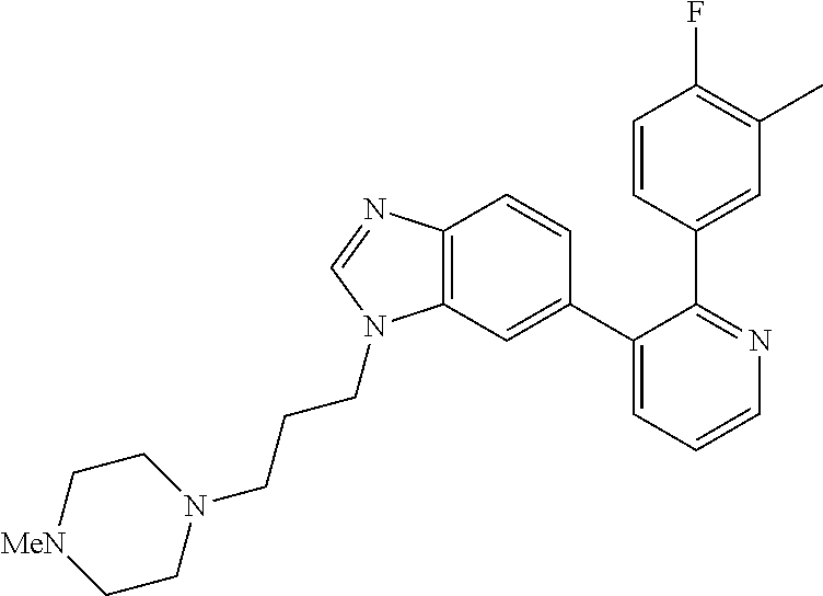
C12=C(C=C(C3=CC=CN=C3C3=CC(C)=C(F)C=C3)C=C1)N(CCCN1CC[MeN]CC1)C=N2
